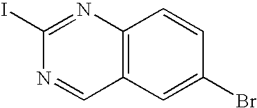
C12=C(C=C(Br)C=C1)C=NC(I)=N2
